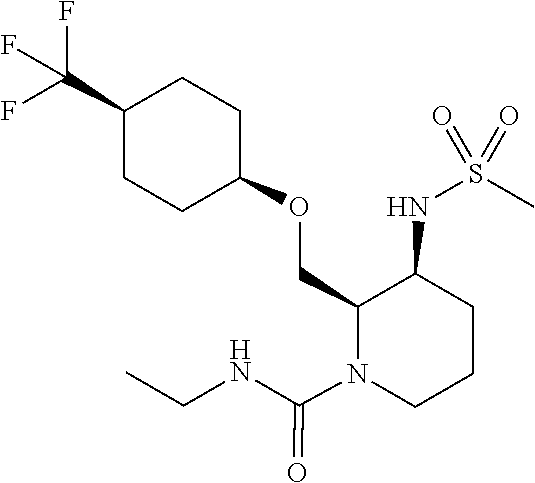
FC(C1CCC(OCC2C(NS(C)(=O)=O)CCCN2C(NCC)=O)CC1)(F)F
